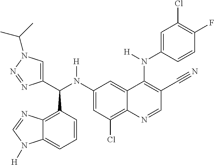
C1(N(C(C2=CN(C(C)C)N=N2)C2=C3C(=CC=C2)N([H])C=N3)[H])=CC(Cl)=C2C(=C1)C(N(C1=CC(Cl)=C(F)C=C1)[H])=C(C#N)C=N2
